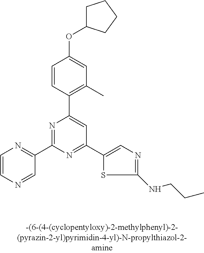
C1=CC(C2=CC(C3=CN=C(NCCC)S3)=NC(C3=NC=CN=C3)=N2)=C(C)C=C1OC1CCCC1
